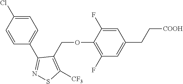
C1=C(Cl)C=CC(C2=NSC([CF3])=C2COC2=C(F)C=C(CC[COOH])C=C2F)=C1
